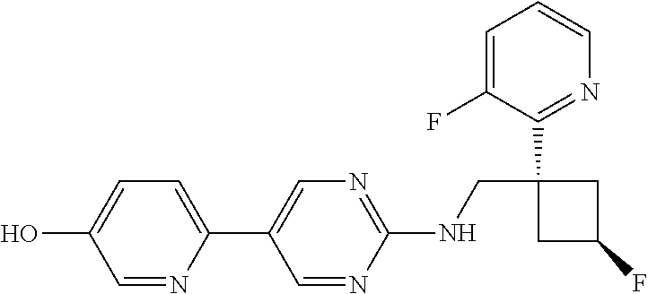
C1(C2=CN=C(NCC3(C4=NC=CC=C4F)CC(F)C3)N=C2)=CC=C(O)C=N1
